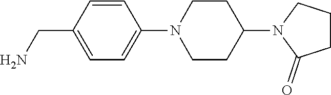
C1(CN)=CC=C(N2CCC(N3C(=O)CCC3)CC2)C=C1
